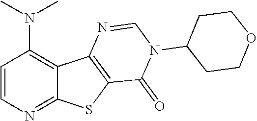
C1(N(C)C)=C2C(=NC=C1)SC1=C2N=CN(C2CCOCC2)C1=O
